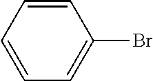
C1=CC=CC=C1Br
